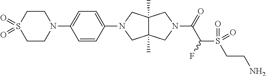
C1=CC(N2CC3(C)C(C)(C2)CN(C(=O)C(S(CCN)(=O)=O)F)C3)=CC=C1N1CCS(=O)(=O)CC1
